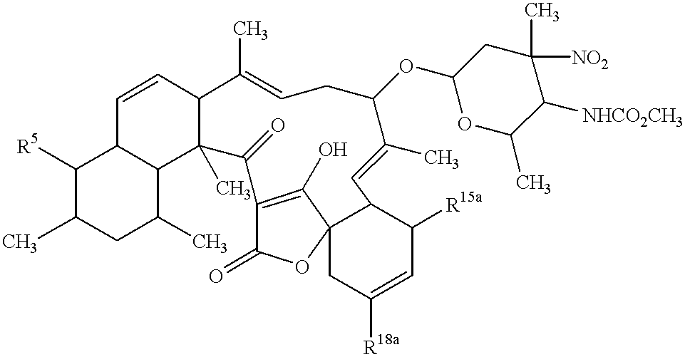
C1([R5])C(C)CC(C)C2C1C=CC1C2(C)C(=O)C2=C(O)C3(OC2=O)CC([R18a])=CC([R15a])C3C=C(C)C(OC2OC(C)C([NHCO2CH3])C(C)([NO2])C2)CC=C1C
